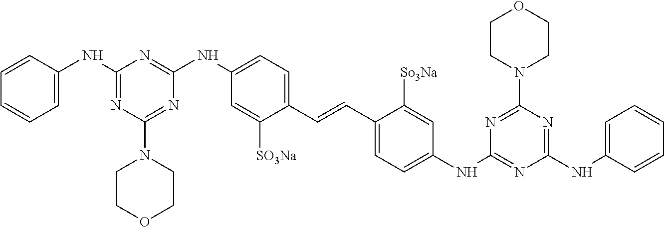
C1=C(NC2=NC(N3CCOCC3)=NC(NC3=CC=C(C=CC4=CC=C(NC5=NC(NC6=CC=CC=C6)=NC(N6CCOCC6)=N5)C=C4[So3Na])C([SO3Na])=C3)=N2)C=CC=C1
